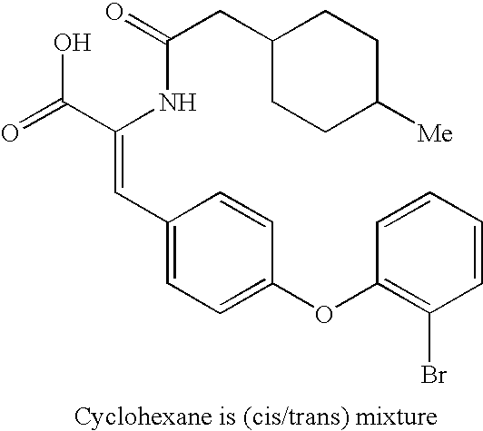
C(=O)(NC(C(=O)O)=CC1=CC=C(OC2=C(Br)C=CC=C2)C=C1)CC1CCC([Me])CC1
